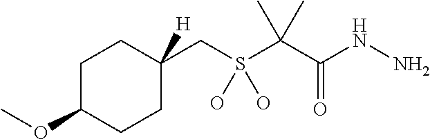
C1C(CS(C(C(NN)=O)(C)C)(O)O)([H])CCC(OC)C1
